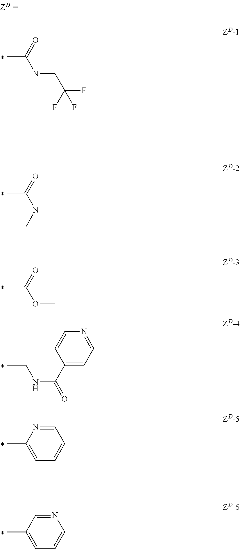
CC(=O)NCC(F)(F)F.CC(=O)N(C)C.CC(=O)OC.CCNC(=O)C1=CC=NC=C1.CC1=CC=CC=N1.CC1=CC=CN=C1
